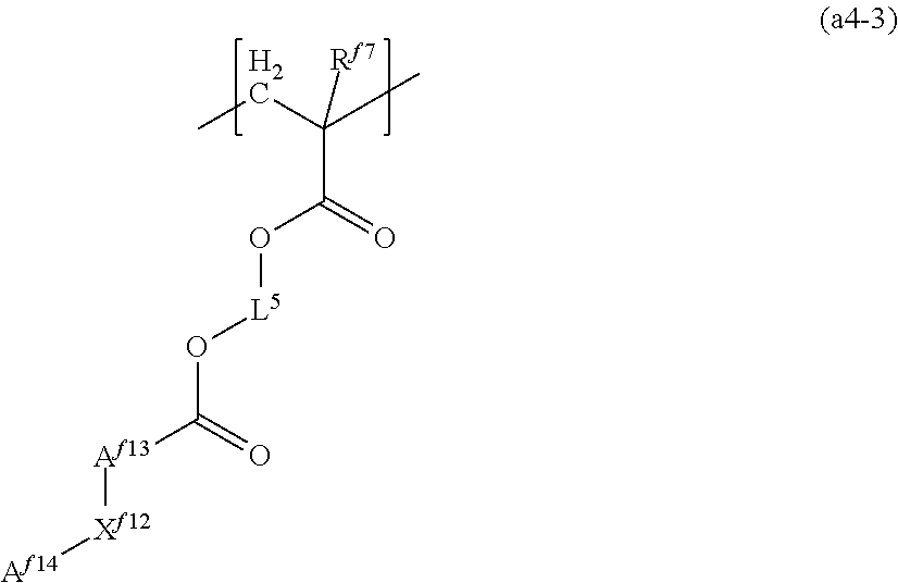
C(C(=O)O[L5]OC(=O)[Af13][Xf12][Af14])(CC)(C)[Rf7]
